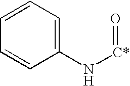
C1=CC=C(N[C*]=O)C=C1
